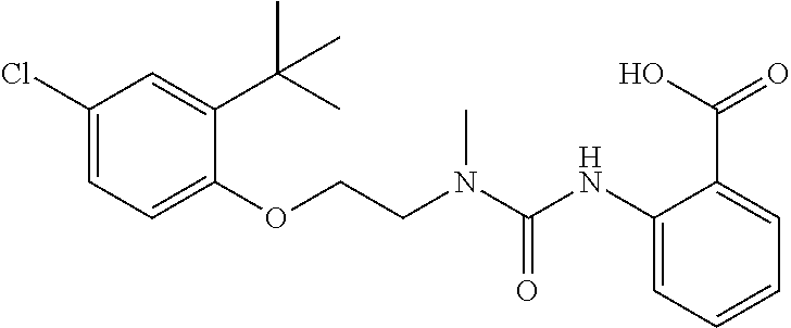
C1=C(Cl)C=C(C(C)(C)C)C(OCCN(C(NC2=CC=CC=C2C(O)=O)=O)C)=C1
